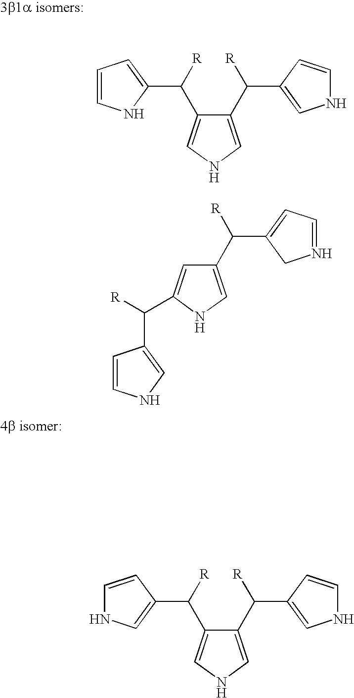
C1(C(C2=CNC=C2)[R])=CNC=C1C(C1=CNC=C1)[R].C1(C(C2=CNC=C2)[R])=CNC=C1C(C1=CC=CN1)[R].C1=CNC=C1C(C1=CC(C(C2=CC=NC2)[R])=CN1)[R]
